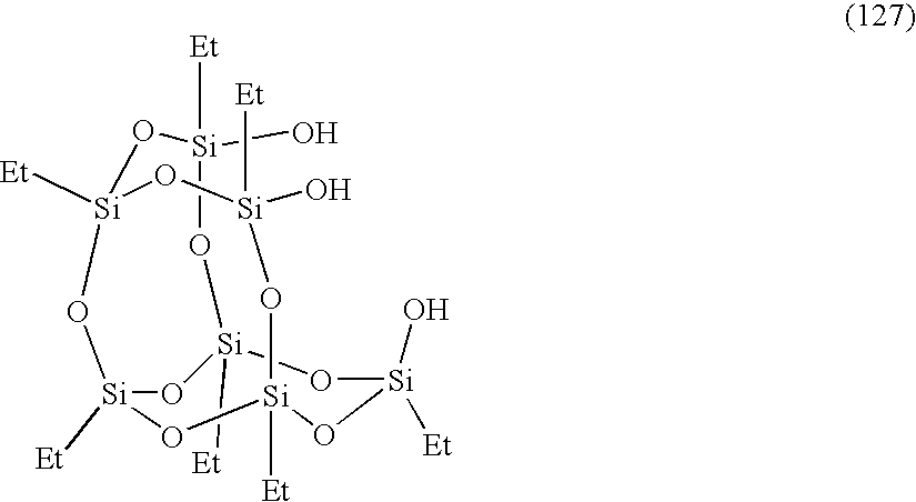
O1[Si]2([Et])O[Si](O)([Et])O[Si]3([Et])O[Si]([Et])(O2)O[Si]([Et])(O[Si]([Et])(O)O3)O[Si]1(O)[Et]
